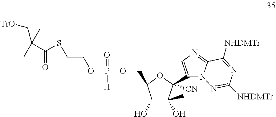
C1(O)C(O)(C)C([CN])(C2=CN=C3N2N=C([NHDMTr])N=C3[NHDMTr])OC1COP(OCCSC(C(C[TrO])(C)C)=O)(=O)[H]
